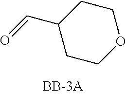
O1CCC(C=O)CC1
